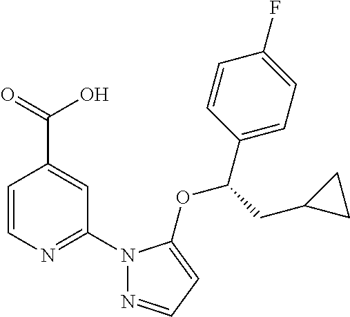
C1=CN=C(N2N=CC=C2OC(C2=CC=C(F)C=C2)CC2CC2)C=C1C(=O)O
